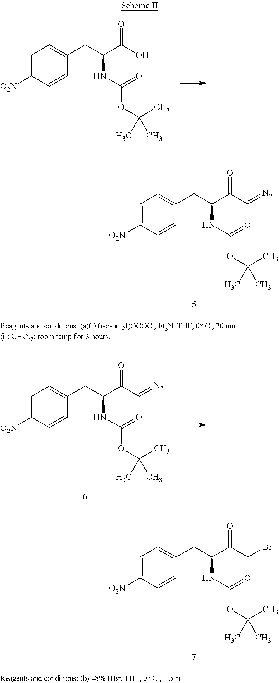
C1=C([O2N])C=CC(CC(C(O)=O)NC(OC(C)(C)C)=O)=C1.C1=C([O2N])C=CC(CC(C(C=[N2])=O)NC(OC(C)(C)C)=O)=C1.C1=C([O2N])C=CC(CC(C(C=[N2])=O)NC(OC(C)(C)C)=O)=C1.C1=C([O2N])C=CC(CC(C(CBr)=O)NC(OC(C)(C)C)=O)=C1
